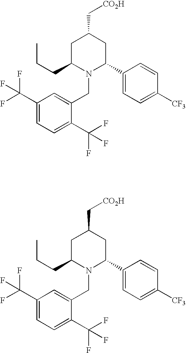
C1(C[CO2H])CC(CCC)N(CC2=CC(C(F)(F)F)=CC=C2C(F)(F)F)C(C2=CC=C([CF3])C=C2)C1.C1(C[CO2H])CC(CCC)N(CC2=CC(C(F)(F)F)=CC=C2C(F)(F)F)C(C2=CC=C([CF3])C=C2)C1
